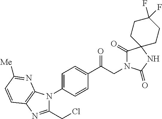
C1(C(CN2C(=O)C3(NC2=O)CCC(F)(F)CC3)=O)=CC=C(N2C(CCl)=NC3=C2N=C([Me])C=C3)C=C1
